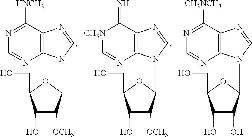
C1(O)C([OCH3])C(N2C3=C(N=C2)C([HNCH3])=NC=N3)OC1CO.C1(O)C([OCH3])C(N2C3=C(N=C2)C(=N)[CH3N]C=N3)OC1CO.C1(O)C(O)C(N2C3=C(N=C2)C([CH3NCH3])=NC=N3)OC1CO
